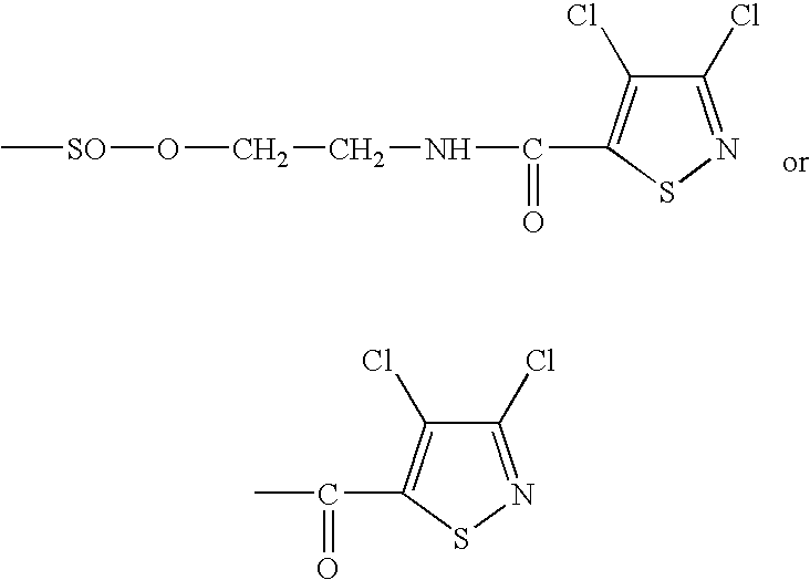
C[SO]OCCNC(=O)C1=C(Cl)C(Cl)=NS1.CC(=O)C1=C(Cl)C(Cl)=NS1
